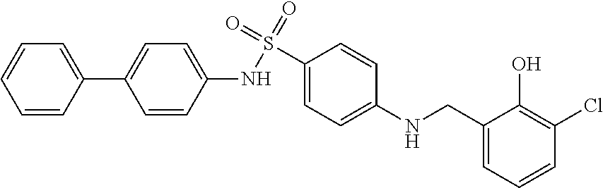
C1(NS(C2=CC=C(NCC3=CC=CC(Cl)=C3O)C=C2)(=O)=O)=CC=C(C2=CC=CC=C2)C=C1
